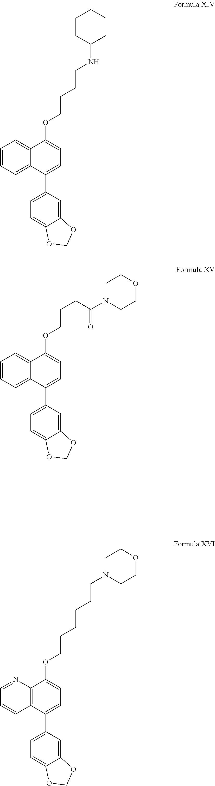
C1=CC=C2C(=C1)C(C1=CC=C3C(=C1)OCO3)=CC=C2OCCCCNC1CCCCC1.C1=CC=C2C(=C1)C(C1=CC=C3C(=C1)OCO3)=CC=C2OCCCC(=O)N1CCOCC1.C1=CC2=C(N=C1)C(OCCCCCCN1CCOCC1)=CC=C2C1=CC=C2C(=C1)OCO2
